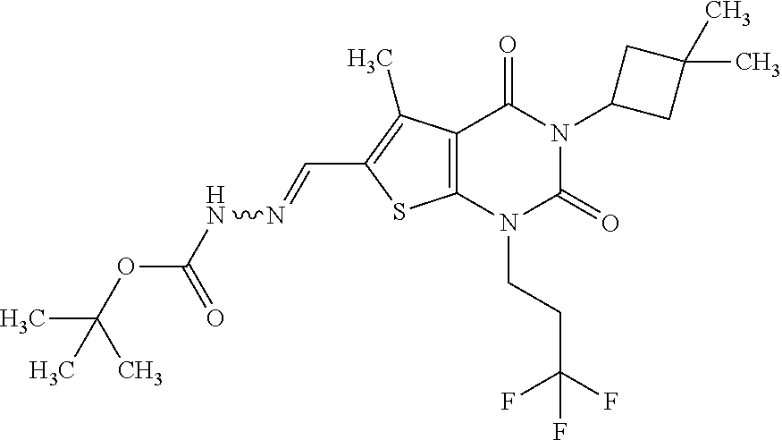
C12=C(N(CCC(F)(F)F)C(=O)N(C3CC(C)(C)C3)C1=O)SC(C=NNC(OC(C)(C)C)=O)=C2C
